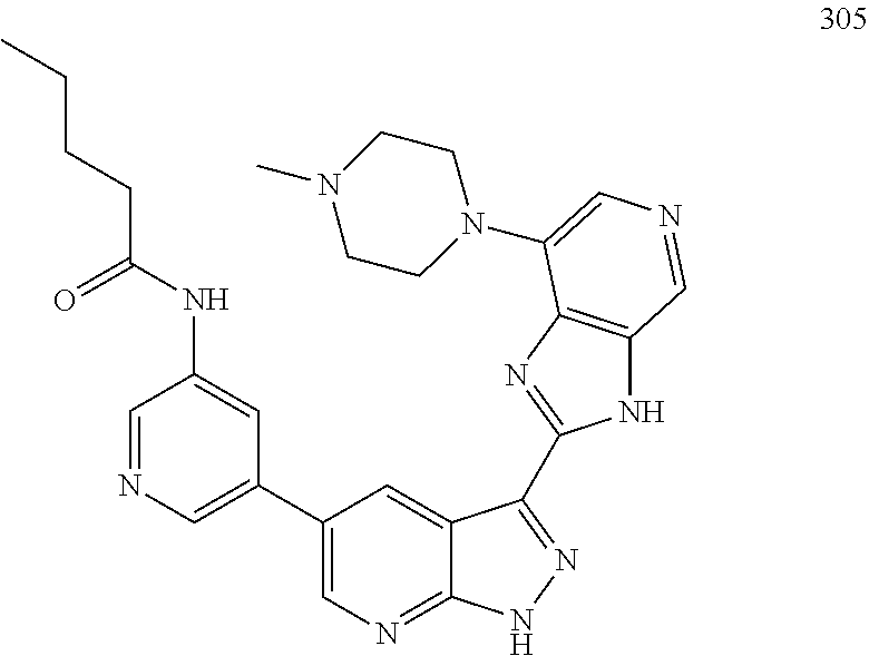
C1=NC=C(C2=CN=C3C(=C2)C(C2=NC4=C(N2)C=NC=C4N2CCN(C)CC2)=NN3)C=C1NC(CCCC)=O
